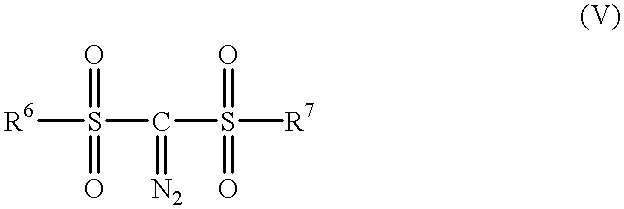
[R6]S(C(S(=O)(=O)[R7])=[N2])(=O)=O
